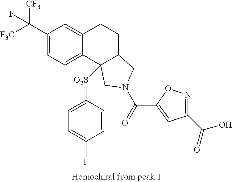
[F3C]C(C1=CC=C2C(=C1)CCC1C2([O2S]C2=CC=C(F)C=C2)CN(C(=O)C2=CC(C(O)=O)=NO2)C1)([CF3])F
